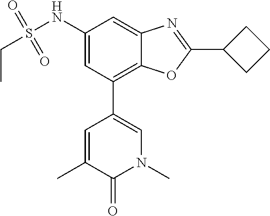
N1(C)C=C(C2=C3C(=CC(NS(CC)(=O)=O)=C2)N=C(C2CCC2)O3)C=C(C)C1=O
